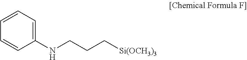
C1(NCCC[Si(OCH3)3])=CC=CC=C1
